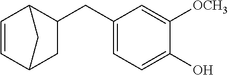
C1=CC2C(CC3=CC=C(O)C([OCH3])=C3)CC1C2
